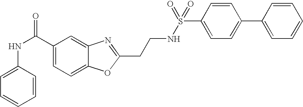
C1(C(NC2=CC=CC=C2)=O)=CC=C2C(=C1)N=C(CCNS(=O)(=O)C1=CC=C(C3=CC=CC=C3)C=C1)O2
